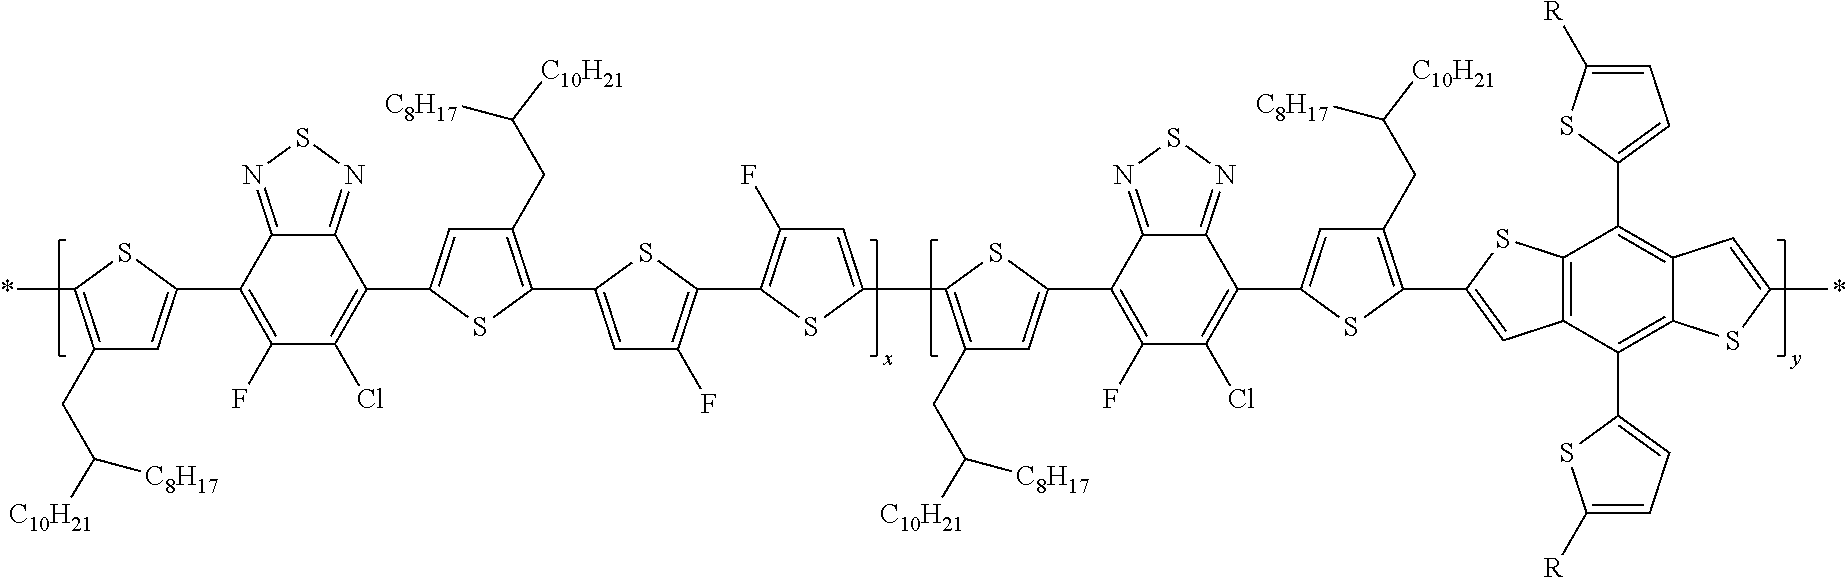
C1(Cl)=C(C2=CC(CC([C8H17])[C10H21])=C(C3=CC(F)=C(C4=C(F)C=C(C5=C(CC([C8H17])[C10H21])C=C(C6=C(F)C(Cl)=C(C7=CC(CC([C8H17])[C10H21])=C(C8=CC9=C(C(C%10=CC=C([R])S%10)=C%10C(=C9C9=CC=C([R])S9)SC(*)=C%10)S8)S7)C7=NSN=C76)S5)S4)S3)S2)C2=NSN=C2C(C2=CC(CC([C8H17])[C10H21])=C(*)S2)=C1F
